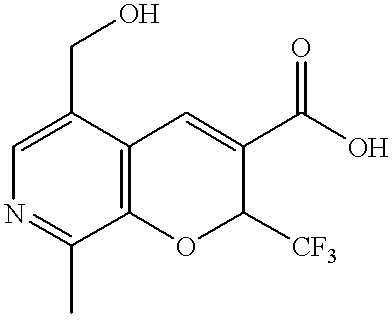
N1=C(C)C2=C(C(CO)=C1)C=C(C(O)=O)C([CF3])O2
